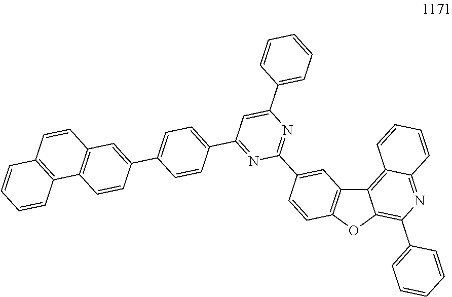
C12=C3C(=NC(C4=CC=CC=C4)=C1OC1=C2C=C(C2=NC(C4=CC=CC=C4)=CC(C4=CC=C(C5=CC6=C(C=C5)C5=C(C=C6)C=CC=C5)C=C4)=N2)C=C1)C=CC=C3
